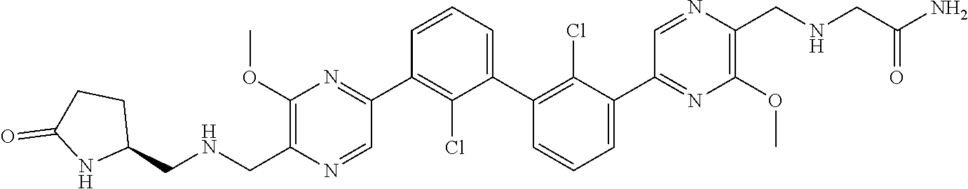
C1(C2=NC(OC)=C(C[HN]CC3CCC(=O)N3)N=C2)=C(Cl)C(C2=C(Cl)C(C3=NC(OC)=C(CNCC(N)=O)N=C3)=CC=C2)=CC=C1
